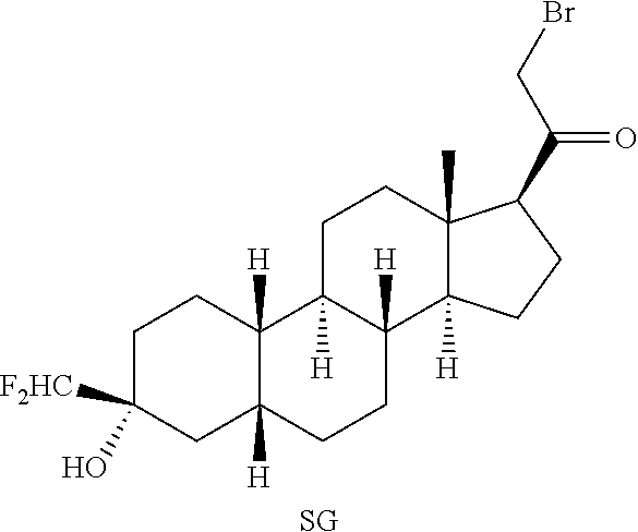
[SG].C1C(O)([F2HC])CC2([H])C([H])(C1)C1([H])C([H])(CC2)C2([H])C(C)(CC1)C(C(=O)CBr)CC2
